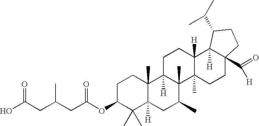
C1C(OC(CC(CC(O)=O)C)=O)C(C)(C)C2([H])C(C)(C1)C1([H])C(C)(C(C)C2)C2(C)C([H])(CC1)C1([H])C(C(=O)[H])(CC2)CCC1C(C)C
